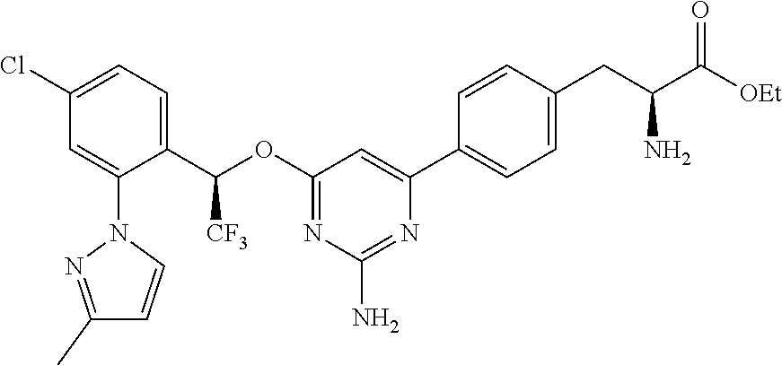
C1=CC(CC(C(=O)[OEt])N)=CC=C1C1=CC(OC(C2=CC=C(Cl)C=C2N2N=C(C)C=C2)[CF3])=NC(N)=N1
